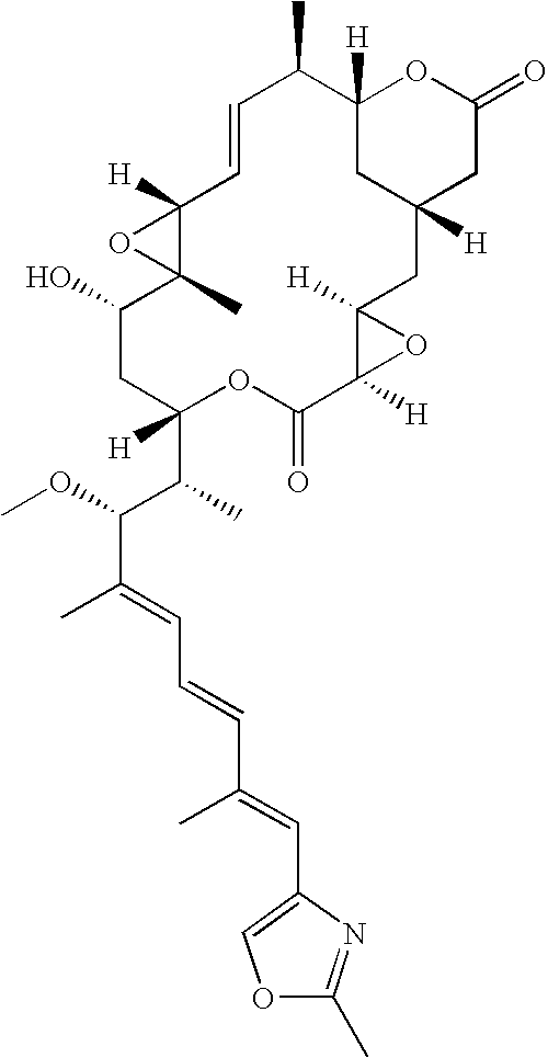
OC1C2(C)C([H])(O2)C=CC(C)C2([H])OC(=O)CC([H])(CC3([H])C([H])(C(=O)OC(C(C)C(OC)C(=CC=CC(=CC4=COC(C)=N4)C)C)([H])C1)O3)C2
